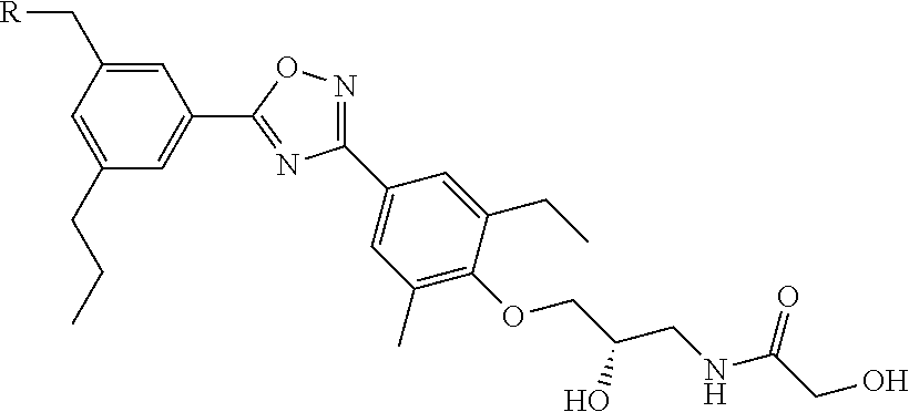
C1=C(C[R])C=C(CCC)C=C1C1=NC(C2=CC(C)=C(OCC(CNC(CO)=O)O)C(CC)=C2)=NO1
